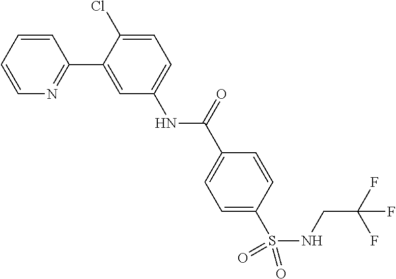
C1=C(Cl)C(C2=NC=CC=C2)=CC(NC(C2=CC=C(S(NCC(F)(F)F)(=O)=O)C=C2)=O)=C1
